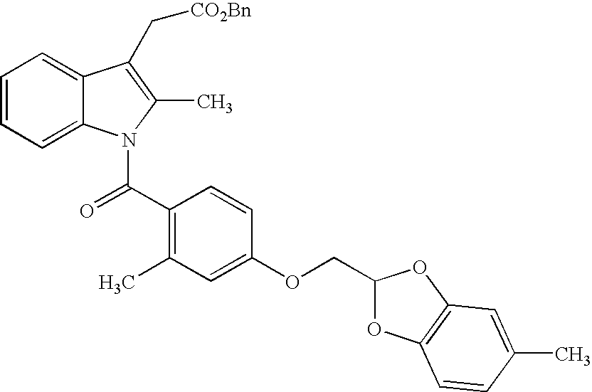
C1=CC=C2C(=C1)C(C[CO2Bn])=C(C)N2C(C1=C(C)C=C(OCC2OC3=C(O2)C=C(C)C=C3)C=C1)=O
